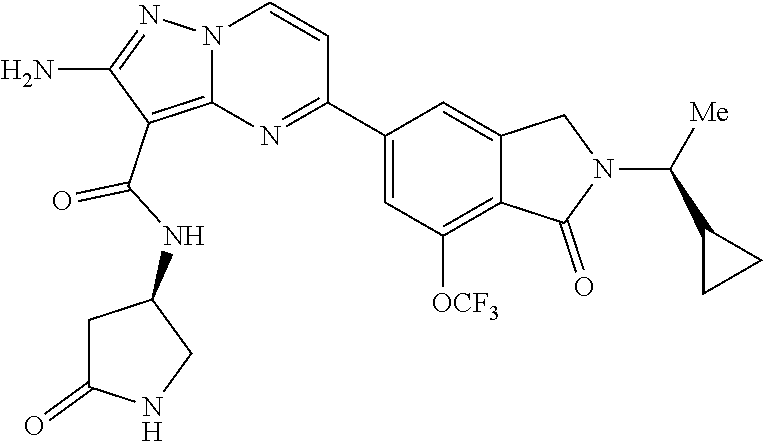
C(=O)(C1=C2N(N=C1N)C=CC(C1=CC([OCF3])=C3C(=C1)CN(C(C1CC1)[Me])C3=O)=N2)NC1CC(=O)NC1
